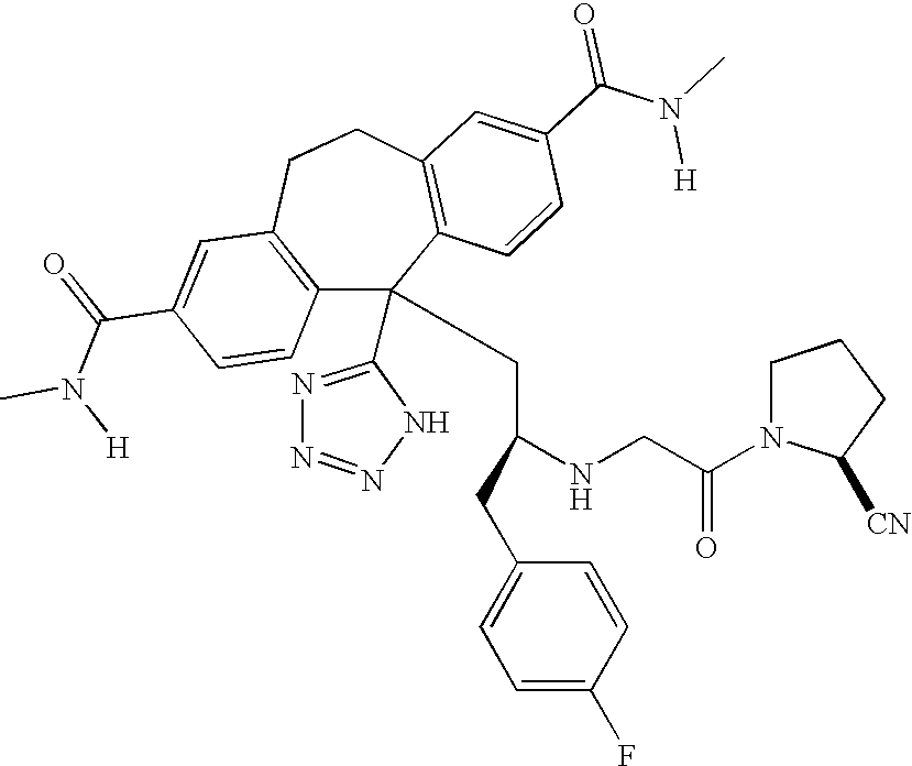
C1(C(=O)N(C)[H])=CC2=C(C=C1)C(C1=NN=NN1)(CC(NCC(N1C([CN])CCC1)=O)CC1=CC=C(F)C=C1)C1=C(CC2)C=C(C(N(C)[H])=O)C=C1
